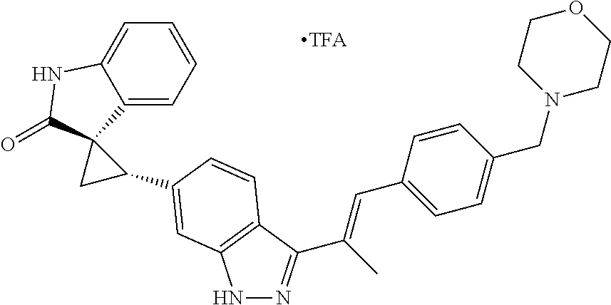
N1N=C(C(C)=CC2=CC=C(CN3CCOCC3)C=C2)C2=C1C=C(C1CC13C1=CC=CC=C1NC3=O)C=C2
